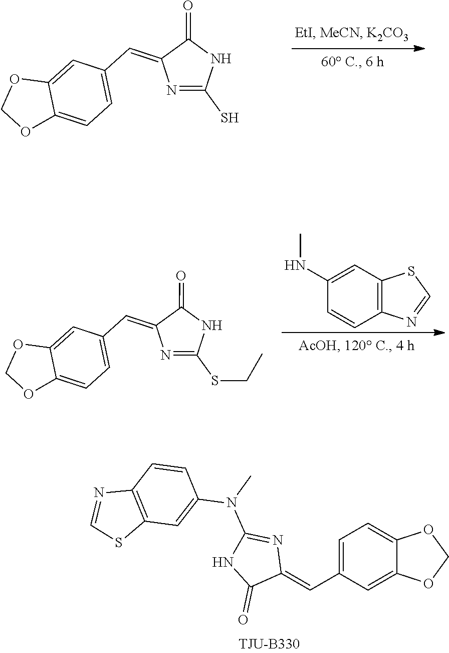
O1COC2=CC=C(C=C3N=C(S)NC3=O)C=C12.O1COC2=CC=C(C=C3N=C(SCC)NC3=O)C=C12.C12=C(C=C(NC)C=C1)SC=N2.N1C(=O)C(=CC2=CC=C3C(=C2)OCO3)N=C1N(C)C1=CC2=C(C=C1)N=CS2
